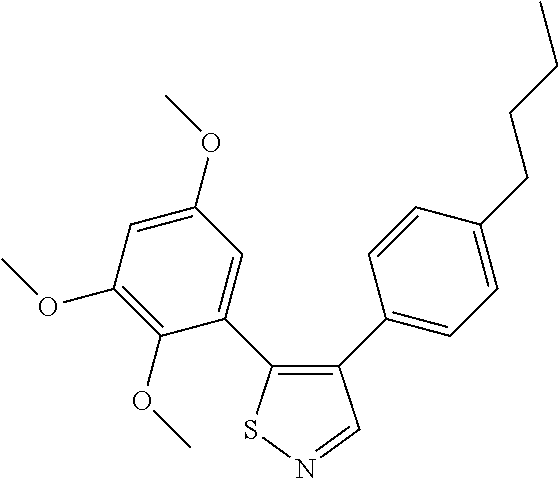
C1(OC)=C(OC)C(C2=C(C3=CC=C(CCCC)C=C3)C=NS2)=CC(OC)=C1
